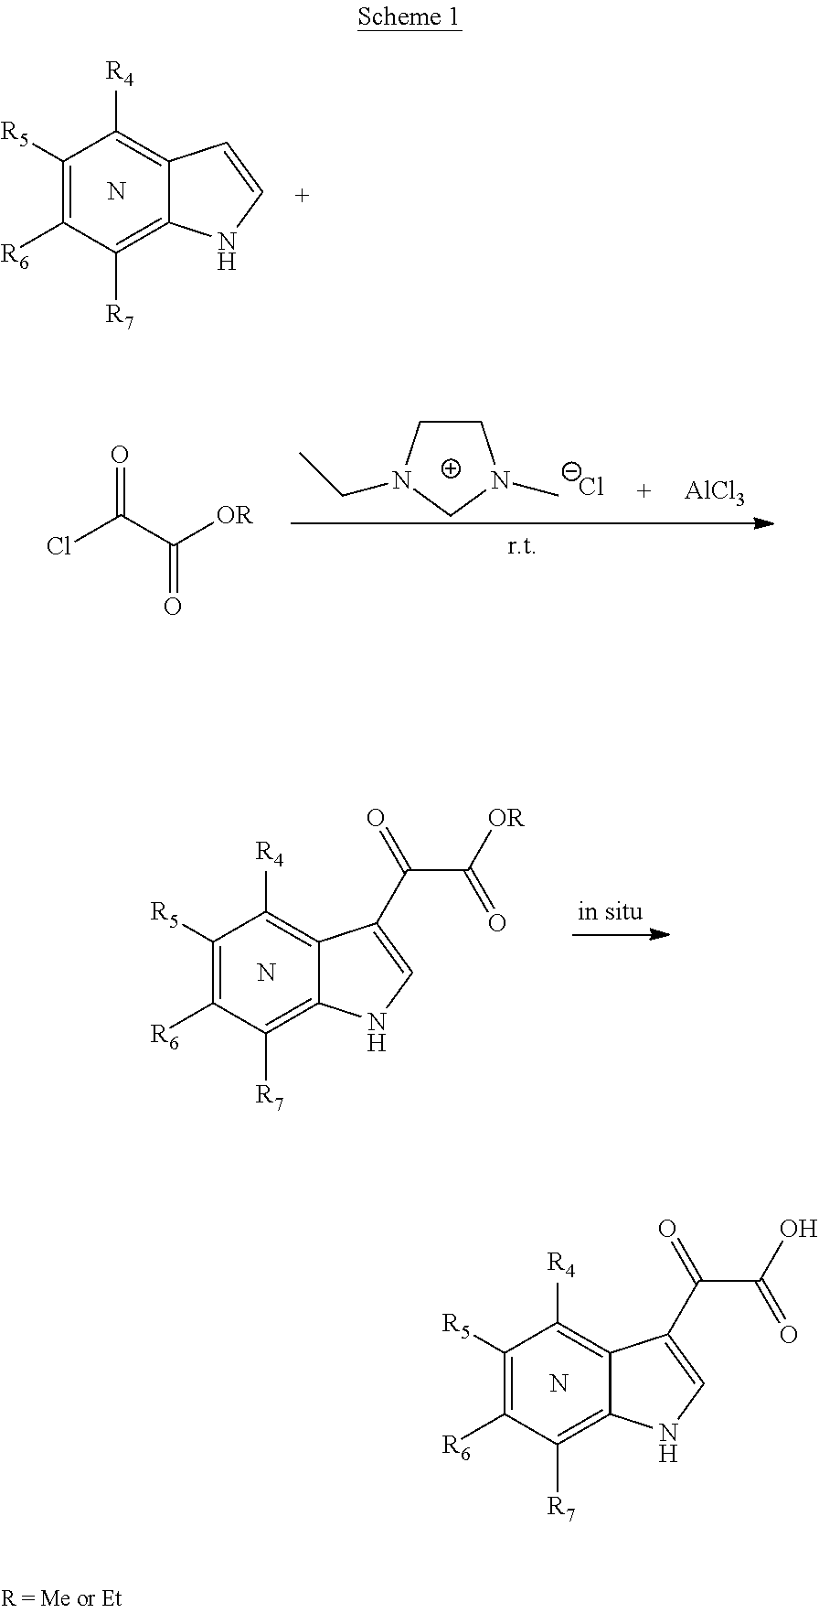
C1([R6])=C([R5])C([R4])=C2C(=C1[R7])NC=C2C(C(=O)O)=O.N.C1([R6])=C([R5])C([R4])=C2C(=C1[R7])NC=C2.N.C1([R6])=C([R5])C([R4])=C2C(=C1[R7])NC=C2C(C(=O)[OR])=O.N.C1CN(CC)CN1C.[Cl-].[AlCl3].ClC(C([OR])=O)=O
